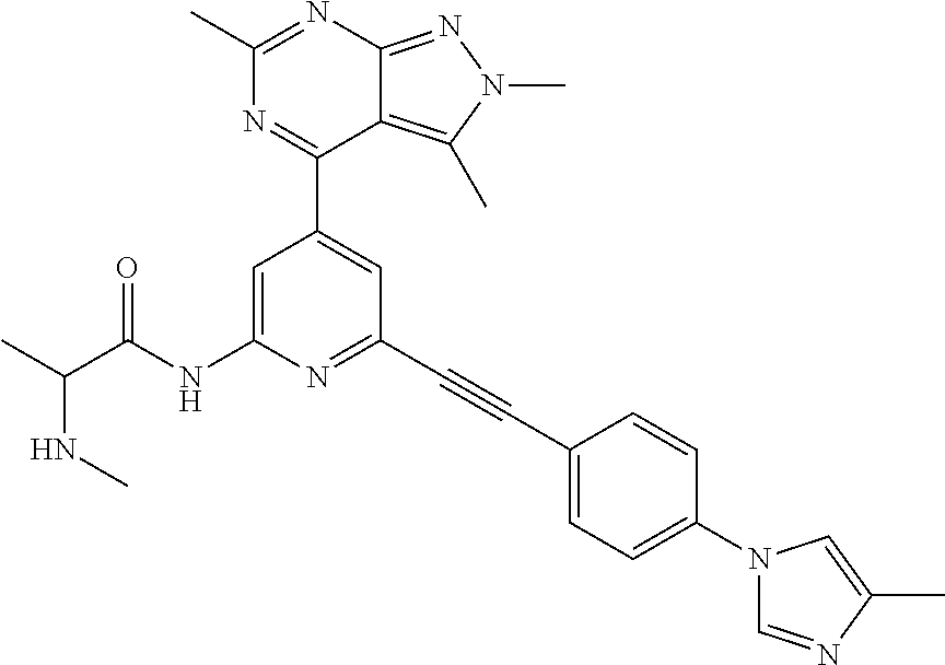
N(C)C(C)C(NC1=CC(C2=NC(C)=NC3=NN(C)C(C)=C23)=CC(C#CC2=CC=C(N3C=NC(C)=C3)C=C2)=N1)=O
